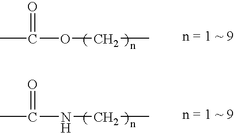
CC(OCC)=O.CC(NCC)=O
